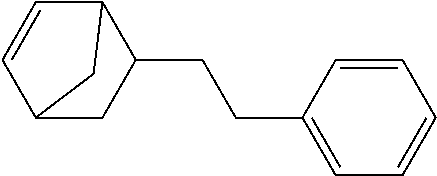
C12CC(CCC3=CC=CC=C3)C(C=C1)C2
